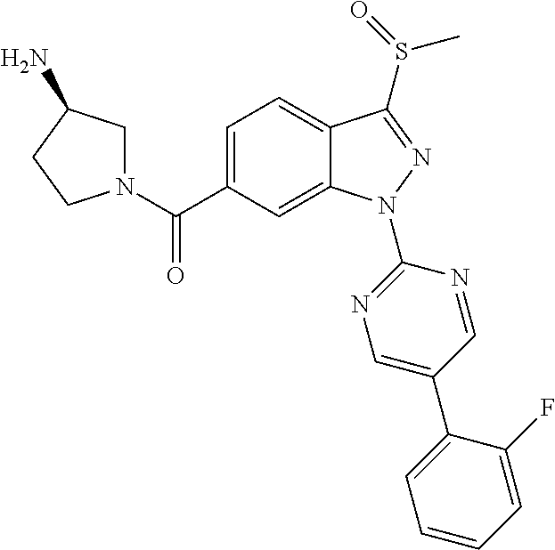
C12=CC=C(C(N3CC(N)CC3)=O)C=C1N(C1=NC=C(C3=CC=CC=C3F)C=N1)N=C2S(C)=O
